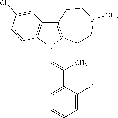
C12=C(N(C=C(C3=CC=CC=C3Cl)C)C3=C1C=C(Cl)C=C3)CCN(C)CC2
